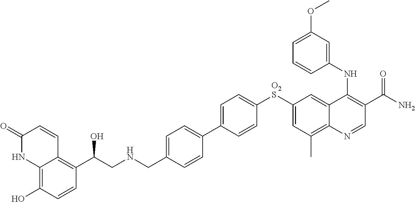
C1=C(C2=CC=C(CNCC(C3=C4C(=C(O)C=C3)NC(=O)C=C4)O)C=C2)C=CC([O2S]C2=CC(C)=C3C(=C2)C(NC2=CC(OC)=CC=C2)=C(C(=O)N)C=N3)=C1
